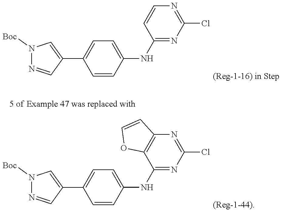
ClC1=NC=CC(NC2=CC=C(C3=CN([Boc])N=C3)C=C2)=N1.ClC1=NC2=C(C(NC3=CC=C(C4=CN([Boc])N=C4)C=C3)=N1)OC=C2
